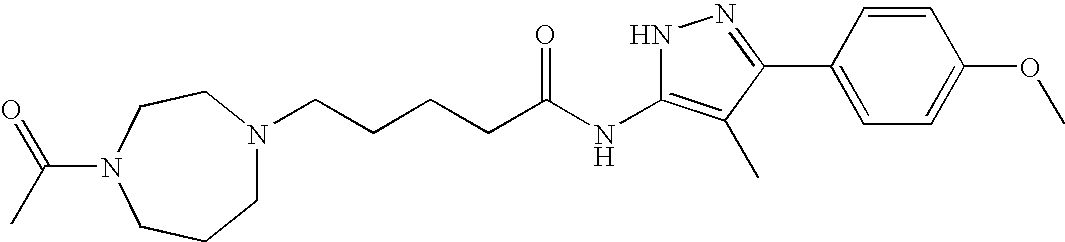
C(CCCC(NC1=C(C)C(C2=CC=C(OC)C=C2)=NN1)=O)N1CCCN(C(C)=O)CC1
